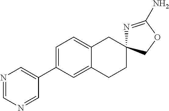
C12=CC(C3=CN=CN=C3)=CC=C1CC1(CC2)N=C(N)OC1
